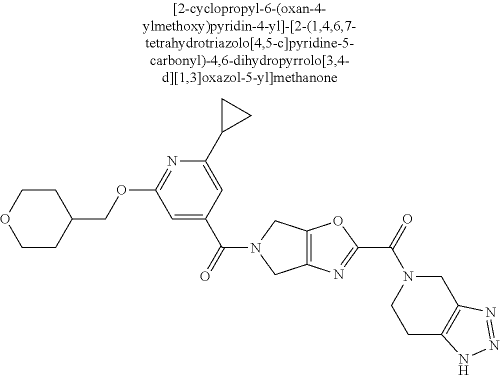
C1CC(COC2=NC(C3CC3)=CC(C(=O)N3CC4=C(C3)OC(C(=O)N3CCC5=C(C3)N=NN5)=N4)=C2)CCO1
